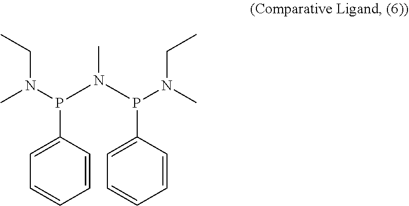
CCN(C)P(N(C)P(N(CC)C)C1=CC=CC=C1)C1=CC=CC=C1
